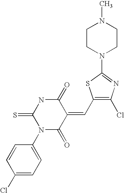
C1CN(C2=NC(Cl)=C(C=C3C(=O)NC(=S)N(C4=CC=C(Cl)C=C4)C3=O)S2)CCN1C
